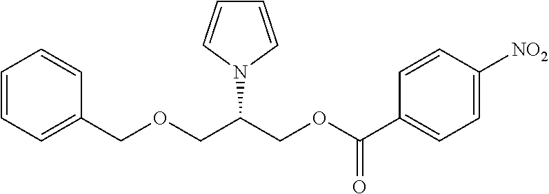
O(CC(COC(C1=CC=C([NO2])C=C1)=O)N1C=CC=C1)CC1=CC=CC=C1
